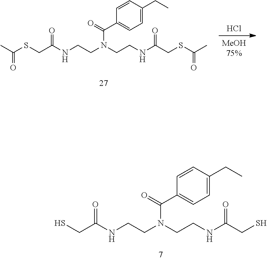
Cl.C(C(NCCN(CCNC(CSC(C)=O)=O)C(=O)C1=CC=C(CC)C=C1)=O)SC(C)=O.SCC(NCCN(CCNC(CS)=O)C(=O)C1=CC=C(CC)C=C1)=O
